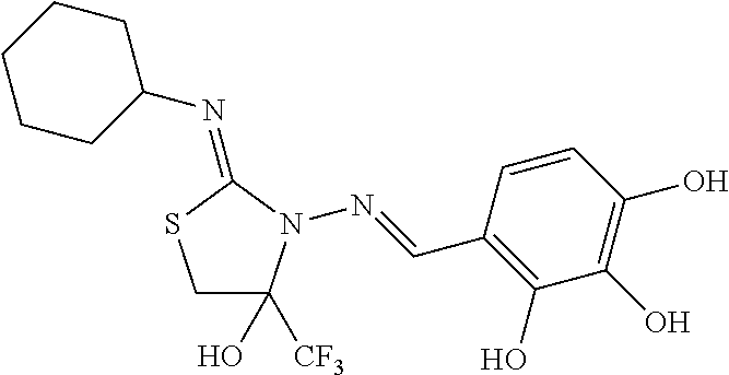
C1CCC(N=C2SCC(O)([CF3])N2N=CC2=C(O)C(O)=C(O)C=C2)CC1
